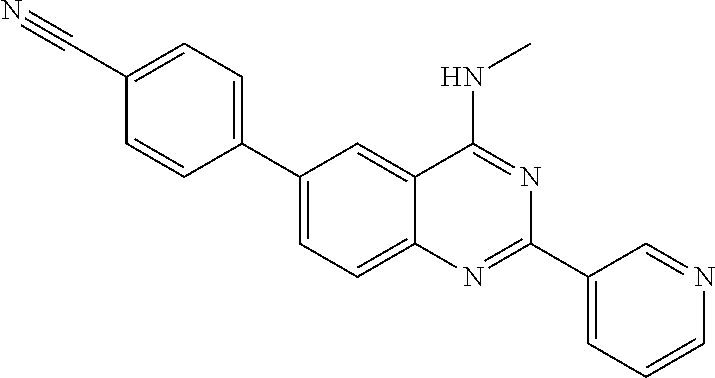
C1=CC(C#N)=CC=C1C1=CC=C2C(=C1)C(NC)=NC(C1=CC=CN=C1)=N2
